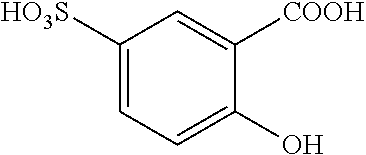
C1([HO3S])=CC=C(O)C([COOH])=C1
